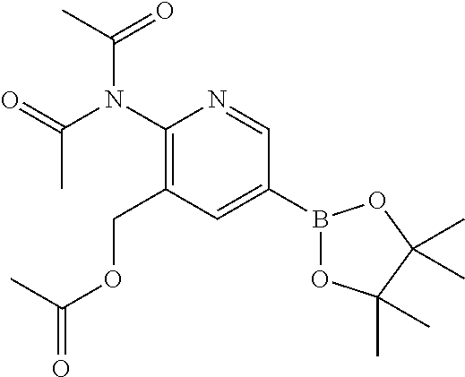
C1(N(C(=O)C)C(=O)C)=C(COC(=O)C)C=C(B2OC(C)(C)C(C)(C)O2)C=N1
